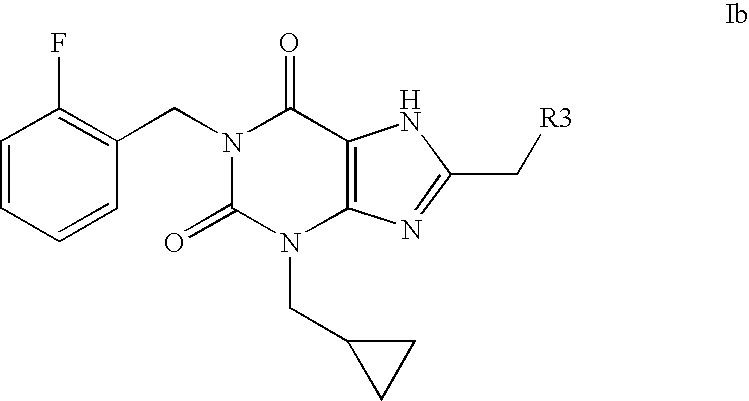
C1=CC=CC(CN2C(=O)N(CC3CC3)C3=C(C2=O)NC(C[R3])=N3)=C1F
